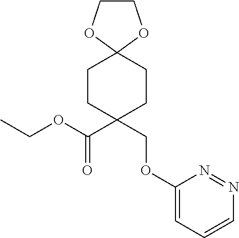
C1COC2(O1)CCC(C(=O)OCC)(COC1=CC=CN=N1)CC2
